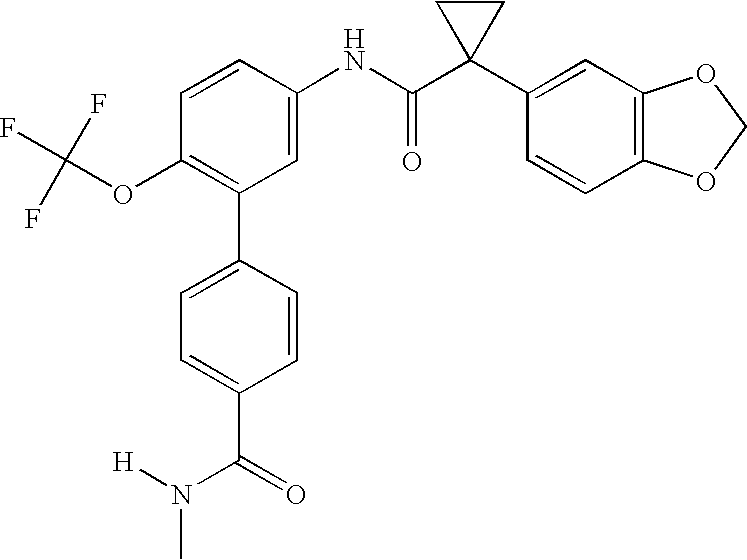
C1(NC(C2(C3=CC4=C(C=C3)OCO4)CC2)=O)=CC(C2=CC=C(C(N(C)[H])=O)C=C2)=C(OC(F)(F)F)C=C1
